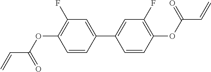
C1=CC(C2=CC(F)=C(OC(C=C)=O)C=C2)=CC(F)=C1OC(C=C)=O
